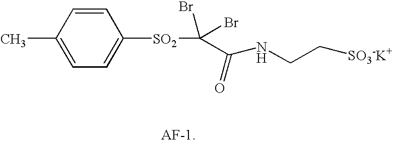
C1=C(C)C=CC([SO2]C(C(NCC[SO3-K+])=O)(Br)Br)=C1
